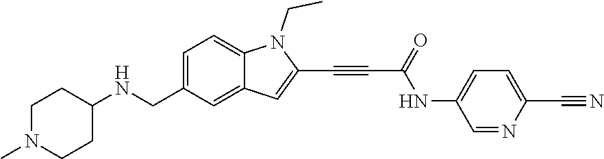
C1(C#CC(=O)NC2=CC=C(C#N)N=C2)=CC2=CC(CNC3CCN(C)CC3)=CC=C2N1CC
